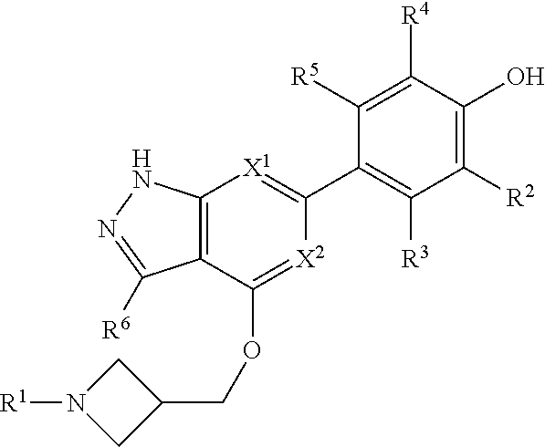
C1([R2])=C(O)C([R4])=C([R5])C(C2=[X1]C3=C(C(OCC4CN([R1])C4)=[X2]2)C([R6])=NN3)=C1[R3]
